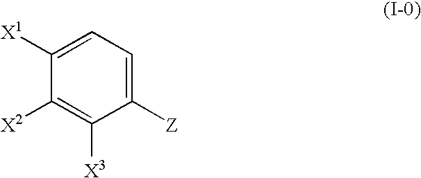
C1([Z])=CC=C([X1])C([X2])=C1[X3]
